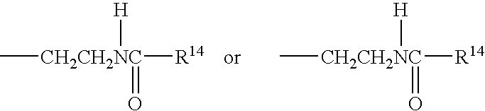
C[CH2CH2NC]([H])([R14])=O.C[CH2CH2NC]([H])([R14])=O
